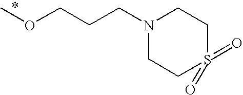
COCCCN1CCS(=O)(=O)CC1
